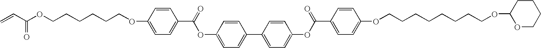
C1(OCCCCCCOC(C=C)=O)=CC=C(C(=O)OC2=CC=C(C3=CC=C(OC(C4=CC=C(OCCCCCCCCOC5OCCCC5)C=C4)=O)C=C3)C=C2)C=C1
